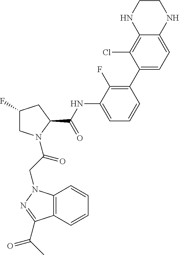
C12=C(N(CC(=O)N3CC(F)CC3C(NC3=CC=CC(C4=CC=C5C(=C4Cl)NCCN5)=C3F)=O)N=C1C(C)=O)C=CC=C2
